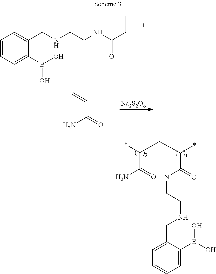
*C(CC(*)C(=O)NCCNCC1=CC=CC=C1B(O)O)C(=O)N.C1=CC=C(B(O)O)C(CNCCNC(C=C)=O)=C1.[Na2S2O8].NC(=O)C=C
